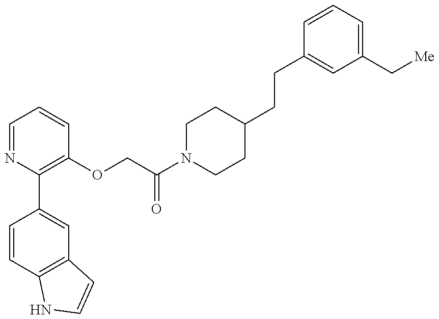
C1=CC2=C(C=C1C1=C(OCC(N3CCC(CCC4=CC(C[Me])=CC=C4)CC3)=O)C=CC=N1)C=CN2
